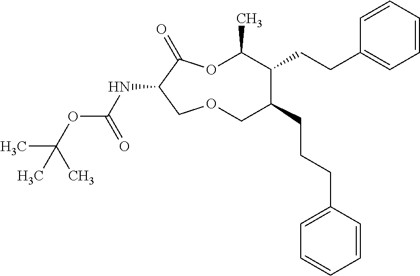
N(C1C(=O)OC(C)C(CCC2=CC=CC=C2)C(CCCC2=CC=CC=C2)COC1)C(OC(C)(C)C)=O
